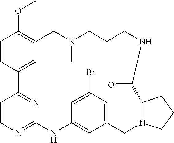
C1=CC2=CC(=C1OC)CN(C)CCCNC(=O)C1N(CC3=CC(Br)=CC(=C3)NC3=NC=CC2=N3)CCC1
